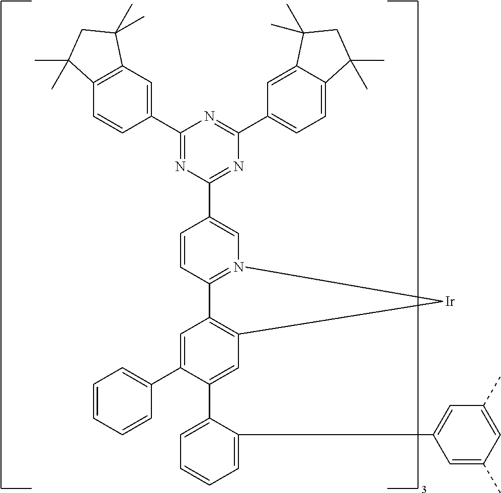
C1(C2=CC3=C(C=C2C2=CC=CC=C2C2=CC(C)=CC(C)=C2)[Ir]N2=C3C=CC(C3=NC(C4=CC=C5C(=C4)C(C)(C)CC5(C)C)=NC(C4=CC5=C(C=C4)C(C)(C)CC5(C)C)=N3)=C2)=CC=CC=C1
